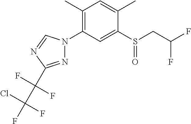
C1(C)=CC(C)=C(N2N=C(C(C(F)(Cl)F)(F)F)N=C2)C=C1S(CC(F)F)=O
